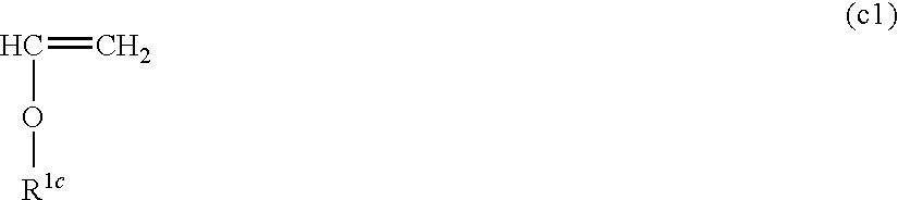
C(=C)O[R1c]
